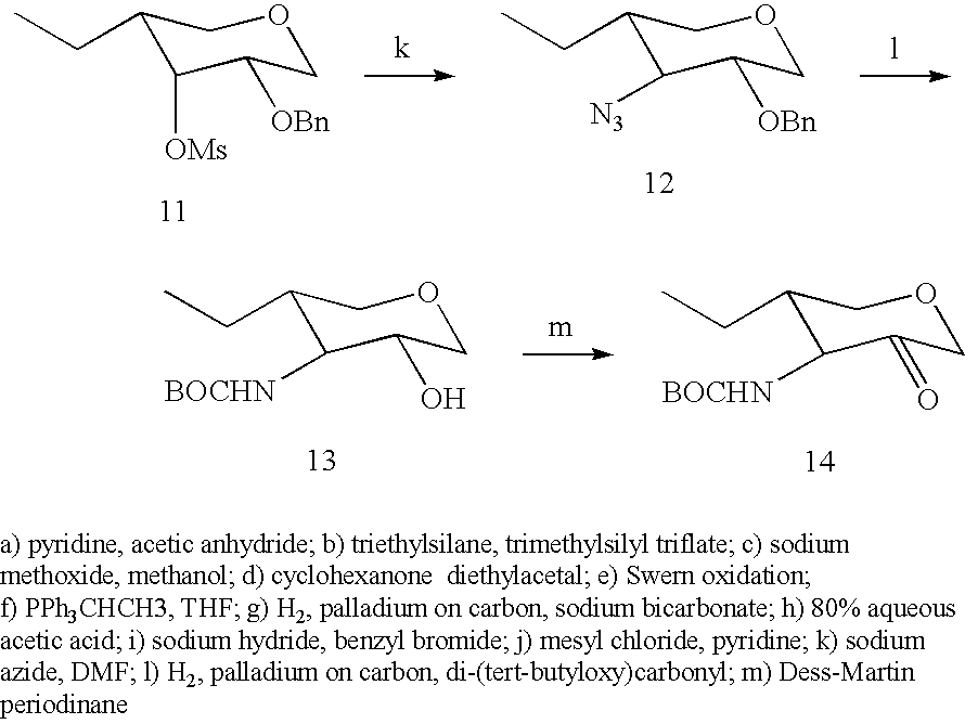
C1(CC)C([OMs])C([OBn])COC1.C1(CC)C([N3])C([OBn])COC1.C1(CC)C([BOCHN])C(O)COC1.C1(CC)C([BOCHN])C(=O)COC1
